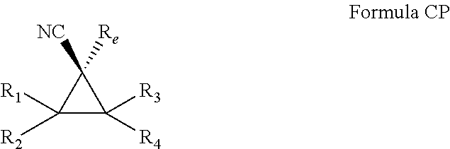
C1([R2])([R1])C([R4])([R3])C1([NC])[Re]
